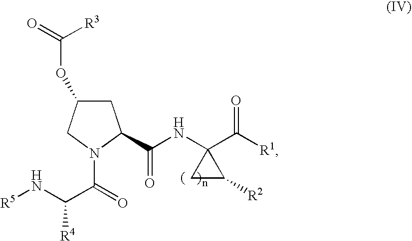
C1C(OC(=O)[R3])CN(C(=O)C(N[R5])[R4])C1C(NC1(C([R1])=O)CC1[R2])=O
